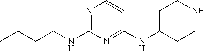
N1=C(NCCCC)N=C(NC2CCNCC2)C=C1
